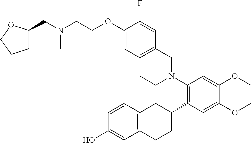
C(N(CCOC1=CC=C(CN(C2=C(C3CC4=C(CC3)C=C(O)C=C4)C=C(OC)C(OC)=C2)CC)C=C1F)C)C1CCCO1
